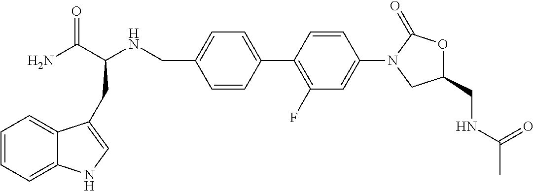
C(C1=CC=C(C2=C(F)C=C(N3CC(CNC(C)=O)OC3=O)C=C2)C=C1)NC(C(N)=O)CC1=CNC2=CC=CC=C21
